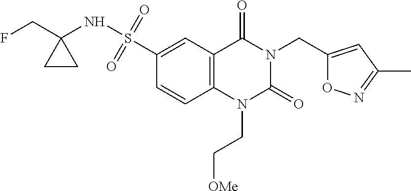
O1C(CN2C(=O)N(CC[OMe])C3=C(C2=O)C=C(S(NC2(CF)CC2)(=O)=O)C=C3)=CC(C)=N1
